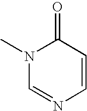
N1(C)C=NC=CC1=O
